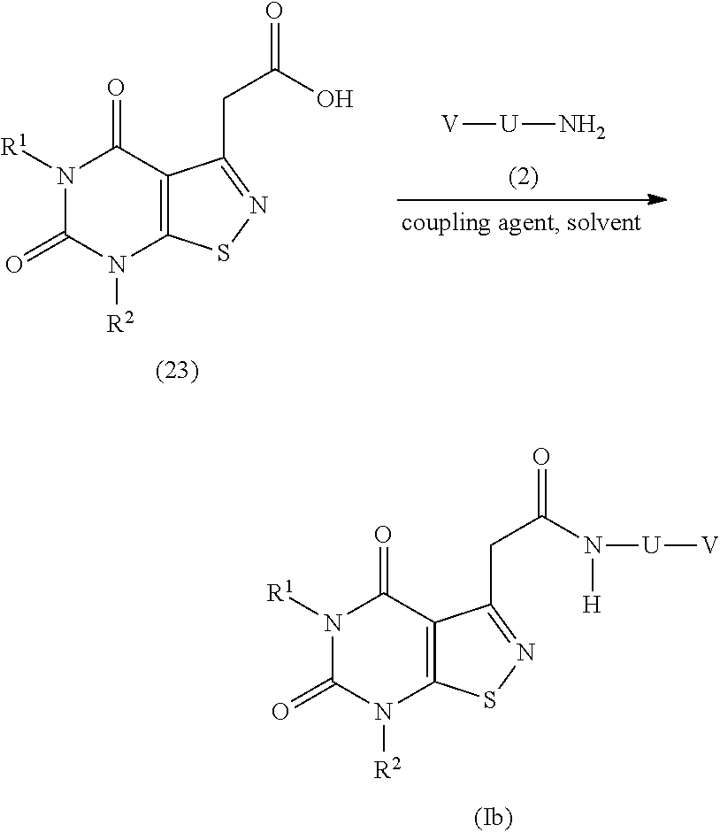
[V][U]N.N1([R1])C(=O)N([R2])C2=C(C1=O)C(CC(O)=O)=NS2.N1([R1])C(=O)N([R2])C2=C(C1=O)C(CC(N([H])[U][V])=O)=NS2
